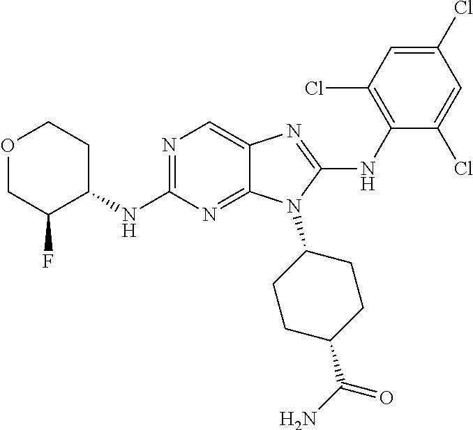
N1=C(NC2CCOCC2F)N=C2C(=C1)N=C(NC1=C(Cl)C=C(Cl)C=C1Cl)N2C1CCC(C(N)=O)CC1
